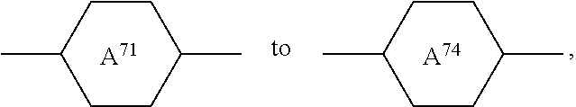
[A71].C1CC(C)CCC1C.[A74].C1CC(C)CCC1C
